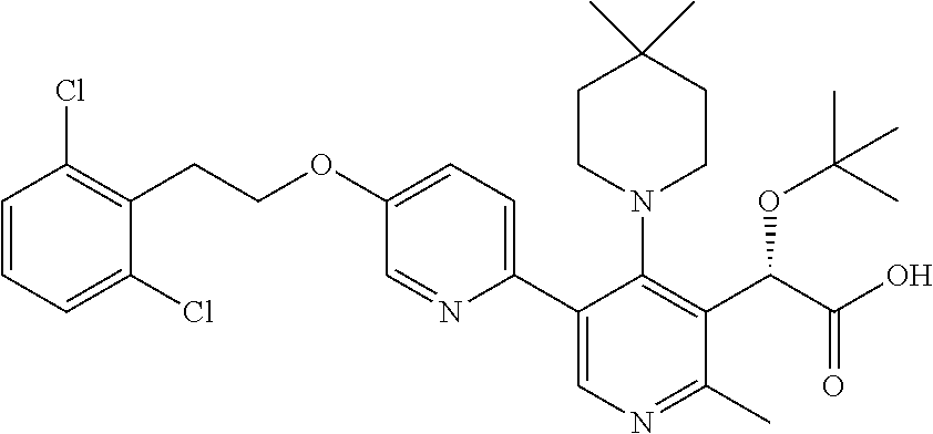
C1=C(Cl)C(CCOC2=CC=C(C3=CN=C(C)C(C(C(O)=O)OC(C)(C)C)=C3N3CCC(C)(C)CC3)N=C2)=C(Cl)C=C1
